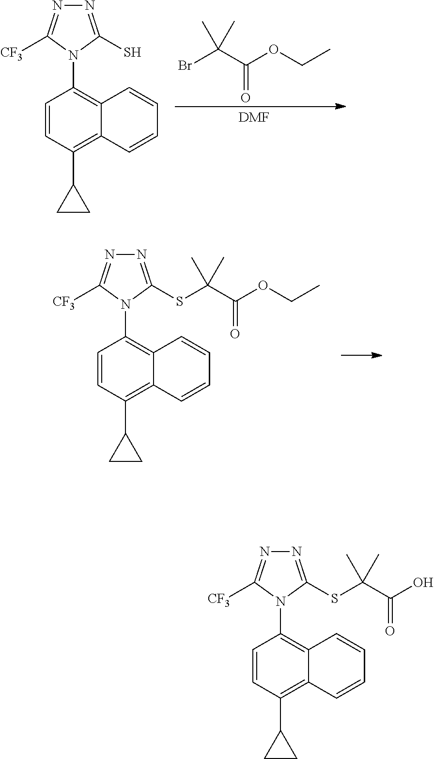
[DMF].BrC(C(OCC)=O)(C)C.N1=C(S)N(C2=C3C(=C(C4CC4)C=C2)C=CC=C3)C([CF3])=N1.N1=C(SC(C(OCC)=O)(C)C)N(C2=C3C(=C(C4CC4)C=C2)C=CC=C3)C([CF3])=N1.N1=C(SC(C(O)=O)(C)C)N(C2=C3C(=C(C4CC4)C=C2)C=CC=C3)C([CF3])=N1
